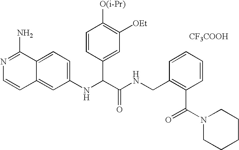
C1(NC(C(NCC2=C(C(N3CCCCC3)=O)C=CC=C2)=O)C2=CC([OEt])=C([O(i-Pr)])C=C2)=CC=C2C(=C1)C=CN=C2N.[CF3COOH]
